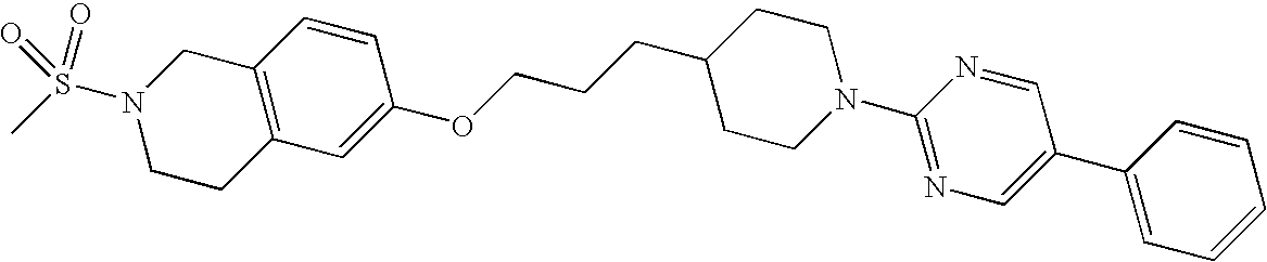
C12=C(C=C(OCCCC3CCN(C4=NC=C(C5=CC=CC=C5)C=N4)CC3)C=C1)CCN(S(C)(=O)=O)C2
